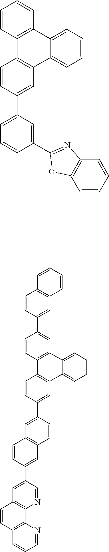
C1=CC2=C(C=C1)C1=CC=CC=C1C1=C2C=CC(C2=CC=CC(C3=NC4=C(C=CC=C4)O3)=C2)=C1.C1=CC2=C(C=C1C1=CC3=C(C=C1)C=CC=C3)C1=CC=CC=C1C1=C2C=CC(C2=CC3=C(C=C2)C=C(C2=CC4=C(N=C2)C2=C(C=C4)C=CC=N2)C=C3)=C1
